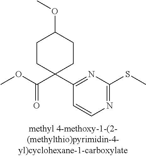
COC(C1(C2=NC(SC)=NC=C2)CCC(OC)CC1)=O
